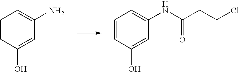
C1=CC(O)=CC(N)=C1.C1=CC(O)=CC(NC(CCCl)=O)=C1
